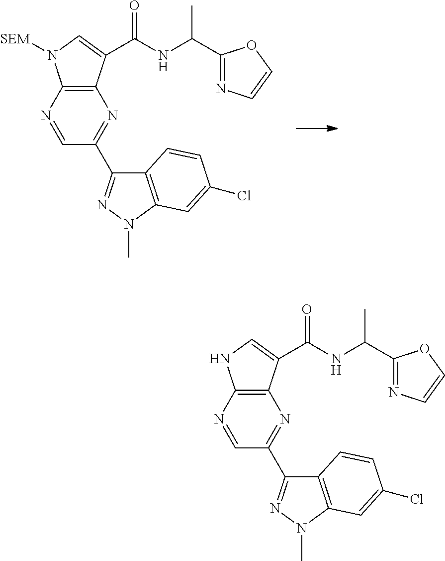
C1(C2=NN(C)C3=C2C=CC(Cl)=C3)=NC2=C(N([SEM])C=C2C(NC(C2=NC=CO2)C)=O)N=C1.C1(C2=NN(C)C3=C2C=CC(Cl)=C3)=NC2=C(NC=C2C(NC(C2=NC=CO2)C)=O)N=C1
